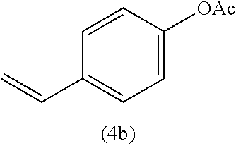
C1=C([OAc])C=CC(C=C)=C1
